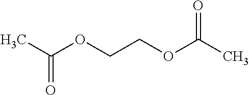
CC(OCCOC(C)=O)=O
